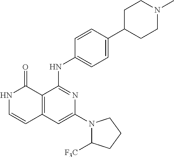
C1=CC(NC2=NC(N3C([F3C])CCC3)=CC3=C2C(=O)NC=C3)=CC=C1C1CCN(C)CC1
